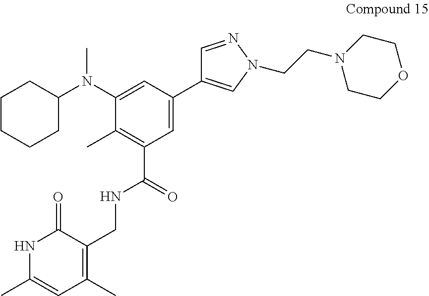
C1(C)=C(C(=O)NCC2=C(C)C=C(C)NC2=O)C=C(C2=CN(CCN3CCOCC3)N=C2)C=C1N(C1CCCCC1)C
